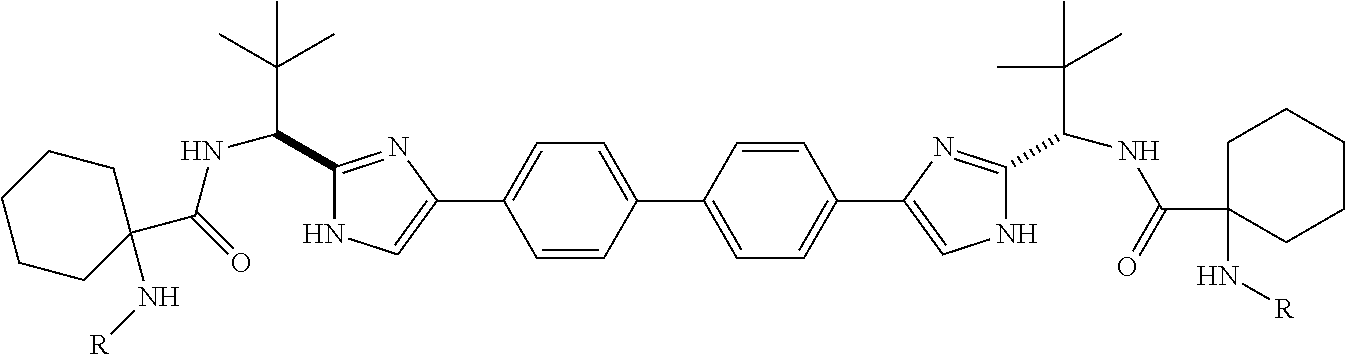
C1=CC(C2=CC=C(C3=CNC(C(C(C)(C)C)NC(=O)C4(N[R])CCCCC4)=N3)C=C2)=CC=C1C1=CNC(C(C(C)(C)C)NC(=O)C2(N[R])CCCCC2)=N1
